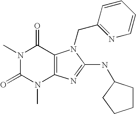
N1(C)C(=O)N(C)C2=C(C1=O)N(CC1=NC=CC=C1)C(NC1CCCC1)=N2
